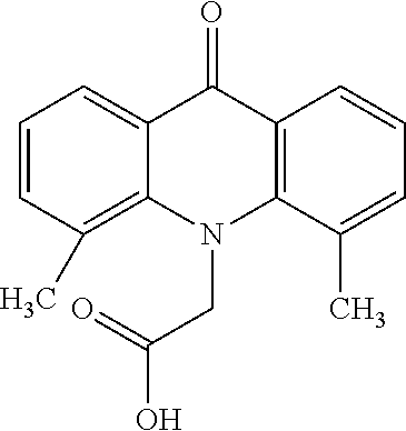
C12=CC=CC(C)=C1N(CC(O)=O)C1=C(C2=O)C=CC=C1C
